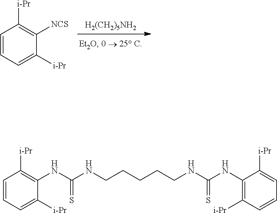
C1(NC(NCCCCCNC(NC2=C([i-Pr])C=CC=C2[i-Pr])=S)=S)=C([i-Pr])C=CC=C1[i-Pr].[H2(CH2)5NH2].C1([NCS])=C([i-Pr])C=CC=C1[i-Pr]
